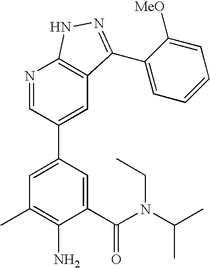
N1=CC(C2=CC(C)=C(N)C(C(N(C(C)C)CC)=O)=C2)=CC2=C1NN=C2C1=CC=CC=C1[MeO]
